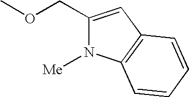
C1(COC)=CC2=C(N1[Me])C=CC=C2
